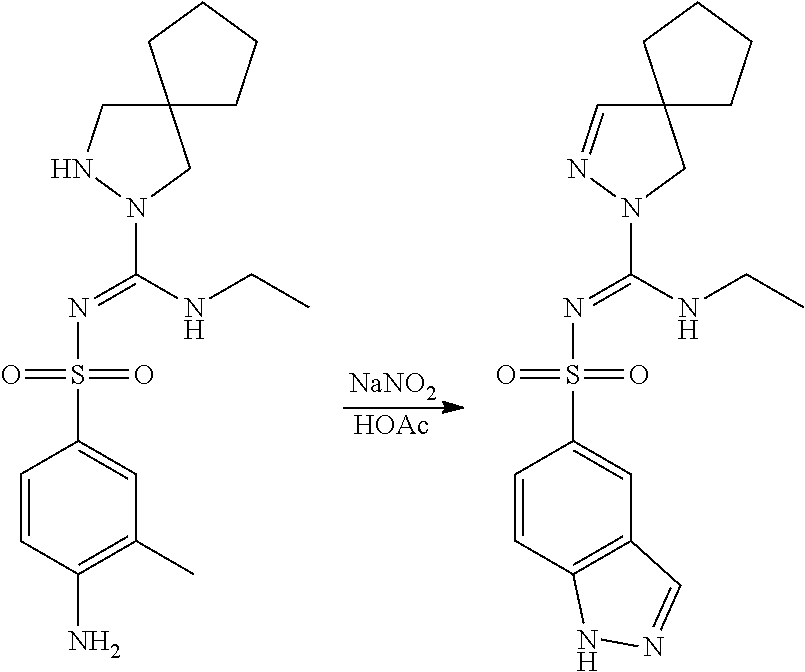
[NaNO2].[HOAc].C1=CC(N)=C(C)C=C1S(N=C(NCC)N1CC2(CN1)CCCC2)(=O)=O.C1=CC2=C(C=C1S(N=C(NCC)N1CC3(C=N1)CCCC3)(=O)=O)C=NN2
